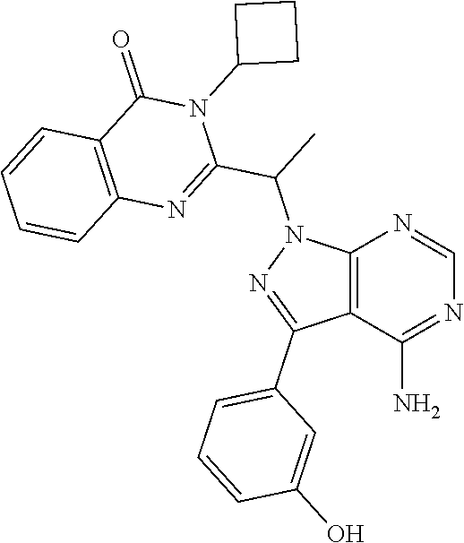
C12=C(C(N)=NC=N1)C(C1=CC=CC(O)=C1)=NN2C(C1=NC2=C(C(=O)N1C1CCC1)C=CC=C2)C
